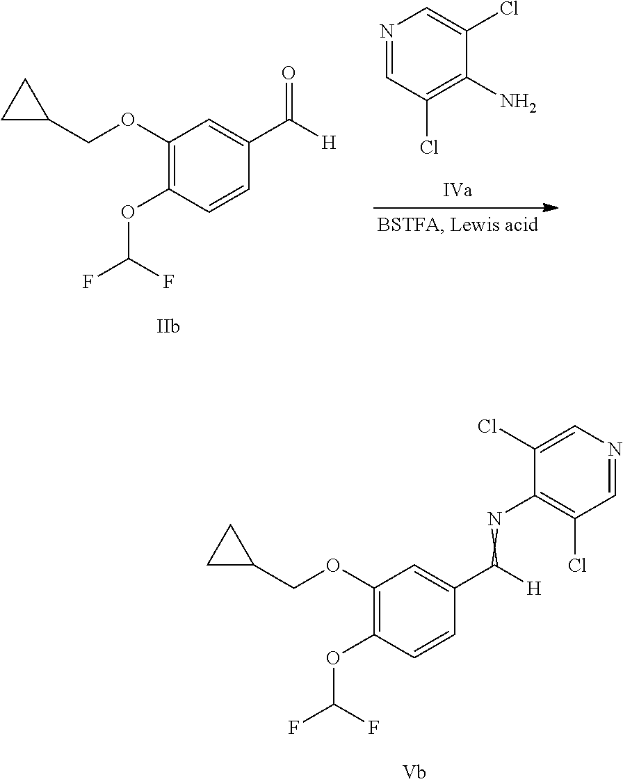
C1(OCC2CC2)=C(OC(F)F)C=CC(C([H])=O)=C1.N1=CC(Cl)=C(N)C(Cl)=C1.C1(OCC2CC2)=C(OC(F)F)C=CC(C([H])=NC2=C(Cl)C=NC=C2Cl)=C1
